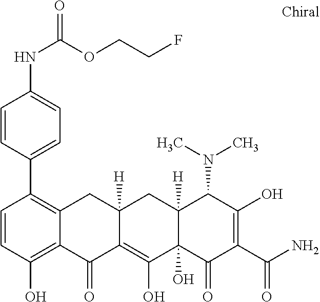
C12([H])C(O)(C(=O)C(C(N)=O)=C(O)C1N(C)C)C(O)=C1C([H])(C2)CC2=C(C3=CC=C(NC(=O)OCCF)C=C3)C=CC(O)=C2C1=O
